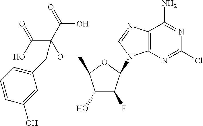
C1(O)C(F)C(N2C3=C(C(N)=NC(Cl)=N3)N=C2)OC1COC(CC1=CC=CC(O)=C1)(C(O)=O)C(=O)O
